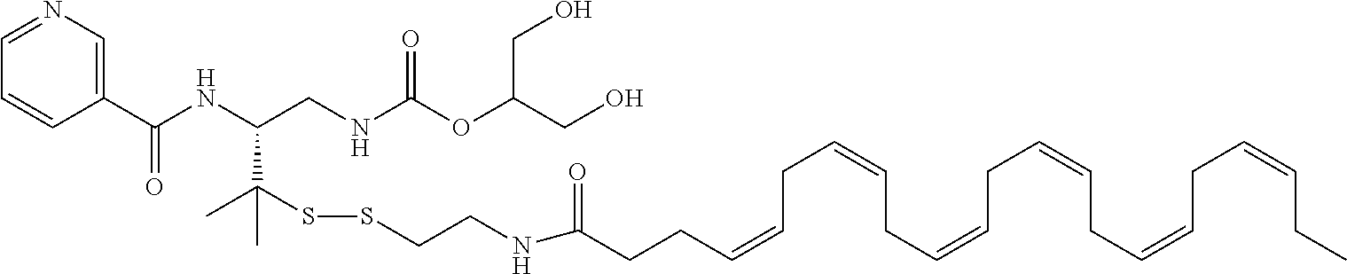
C1(C(NC(CNC(OC(CO)CO)=O)C(C)(SSCCNC(CCC=CCC=CCC=CCC=CCC=CCC=CCC)=O)C)=O)=CN=CC=C1
